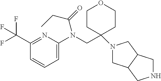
C1(CN(C2=CC=CC(C(F)(F)F)=N2)C(=O)CC)(N2CC3C(C2)CNC3)CCOCC1
